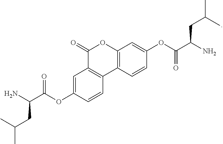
C1=C(OC(C(N)CC(C)C)=O)C=CC2=C1C(=O)OC1=C2C=CC(OC(C(N)CC(C)C)=O)=C1
